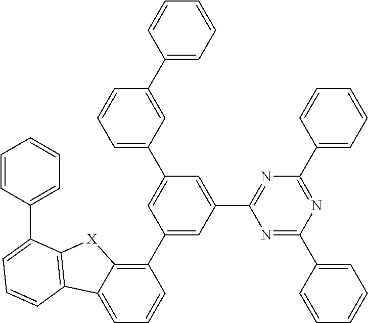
C1(C2=CC(C3=NC(C4=CC=CC=C4)=NC(C4=CC=CC=C4)=N3)=CC(C3=CC=CC(C4=CC=CC=C4)=C3)=C2)=C2C(=CC=C1)C1=C([X]2)C(C2=CC=CC=C2)=CC=C1
